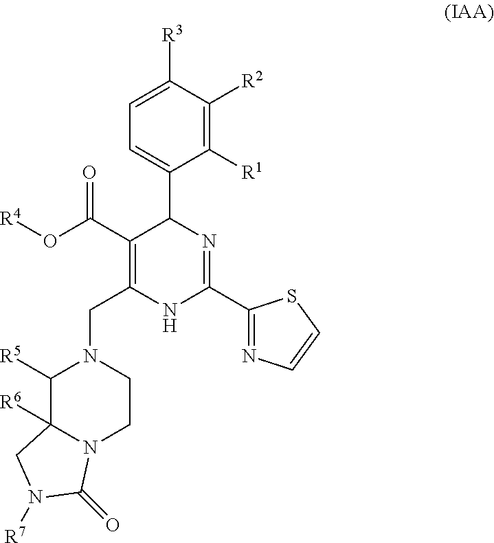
C(N1C([R5])C2([R6])N(CC1)C(=O)N([R7])C2)C1=C(C(=O)O[R4])C(C2=CC=C([R3])C([R2])=C2[R1])N=C(C2=NC=CS2)N1
